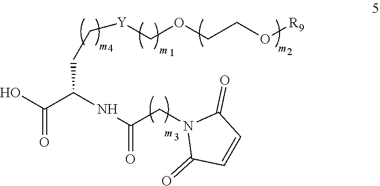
OC(C(NC(=O)CN1C(=O)C=CC1=O)CC[Y]COCCO[R9])=O
